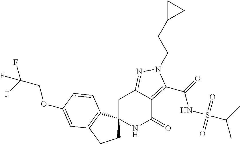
C1C2(C3=C(C1)C=C(OCC(F)(F)F)C=C3)NC(=O)C1=C(C(=O)NS(C(C)C)(=O)=O)N(CCC3CC3)N=C1C2
